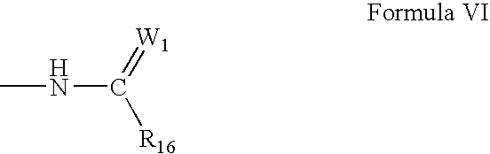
CNC(=[W1])[R16]
